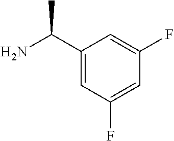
C1(C(N)C)=CC(F)=CC(F)=C1
